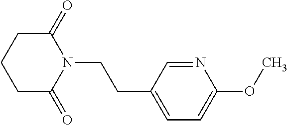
C1(=O)CCCC(=O)N1CCC1=CC=C(OC)N=C1
